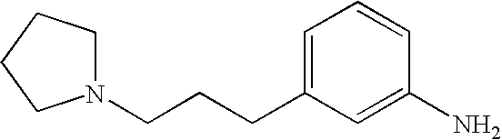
C1=C(CCCN2CCCC2)C=C(N)C=C1
